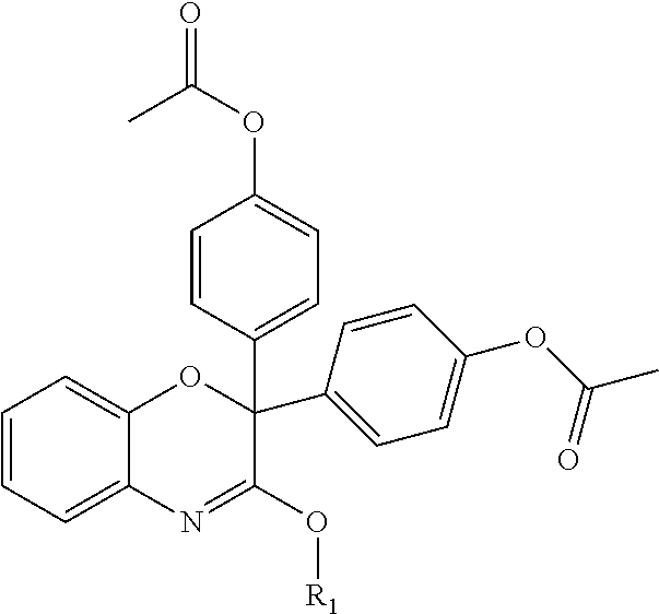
C1=CC=C2C(=C1)OC(C1=CC=C(OC(C)=O)C=C1)(C1=CC=C(OC(=O)C)C=C1)C(O[R1])=N2
